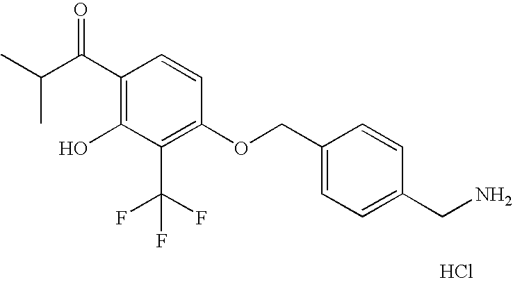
CC(C(=O)C1=C(O)C(C(F)(F)F)=C(OCC2=CC=C(CN)C=C2)C=C1)C.Cl
